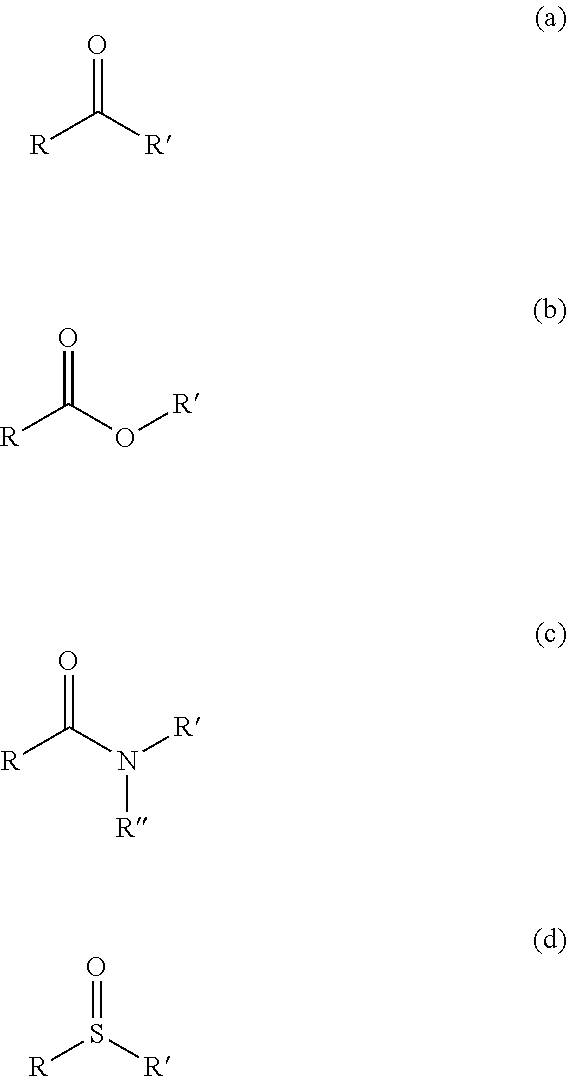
[R]C([R])=O.[R]C(O[R])=O.[R]C(N([R])[R])=O.[R]S([R])=O
